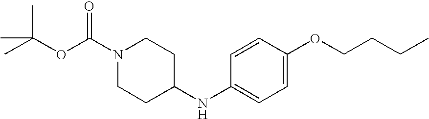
CC(C)(C)OC(N1CCC(NC2=CC=C(OCCCC)C=C2)CC1)=O
